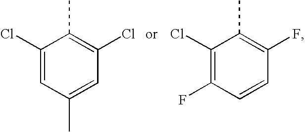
C1(Cl)=CC(C)=CC(Cl)=C1C.C1(Cl)=C(F)C=CC(F)=C1C
